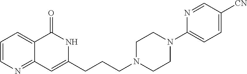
C1=CN=C2C(=C1)C(=O)NC(CCCN1CCN(C3=CC=C([CN])C=N3)CC1)=C2
